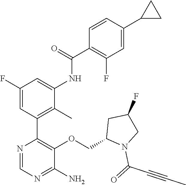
N1=CN=C(N)C(OCC2N(C(=O)C#CC)CC(F)C2)=C1C1=C(C)C(NC(C2=C(F)C=C(C3CC3)C=C2)=O)=CC(F)=C1
